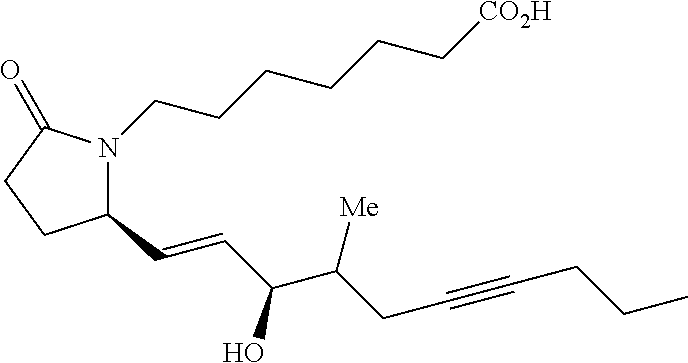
C1(C=CC(O)C([Me])CC#CCCC)N(CCCCCC[CO2H])C(=O)CC1
